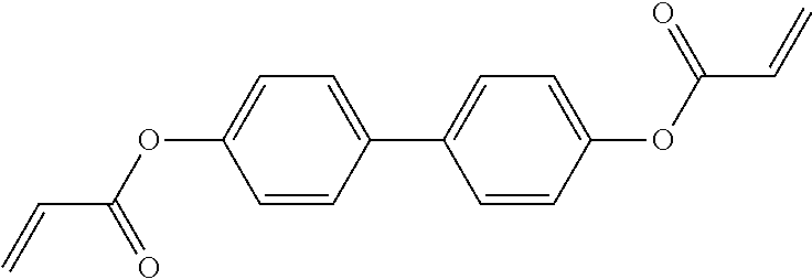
C(C(OC1=CC=C(C2=CC=C(OC(C=C)=O)C=C2)C=C1)=O)=C
